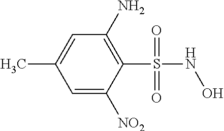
C1(S(NO)(=O)=O)=C(N)C=C(C)C=C1[NO2]
